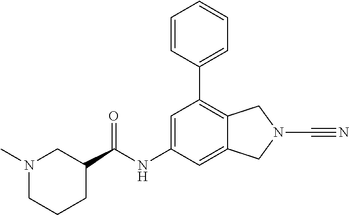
N1(C)CCCC(C(NC2=CC(C3=CC=CC=C3)=C3C(=C2)CN(C#N)C3)=O)C1
